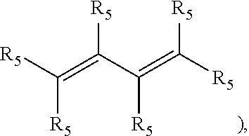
[R5]C(=C(C(=C([R5])[R5])[R5])[R5])[R5]
